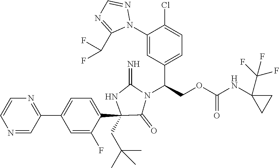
C1(C2=NC=CN=C2)=CC=C(C2(CC(C)(C)C)C(=O)N(C(C3=CC=C(Cl)C(N4N=CN=C4C(F)F)=C3)COC(=O)NC3(C(F)(F)F)CC3)C(=N)N2)C(F)=C1
